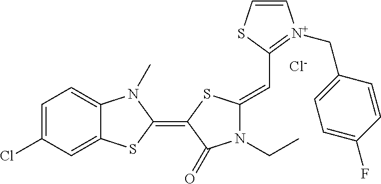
[Cl-].C1=C(Cl)C=C2C(=C1)N(C)C(=C1SC(=CC3=[N+](CC4=CC=C(F)C=C4)C=CS3)N(CC)C1=O)S2
